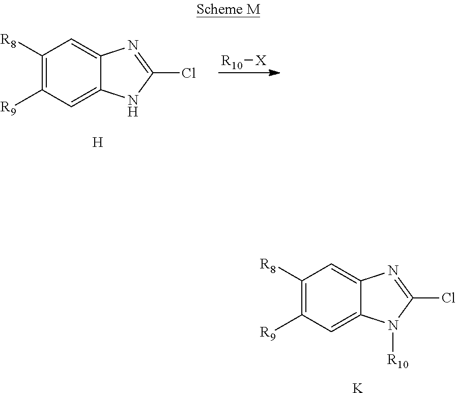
C1([R8])=C([R9])C=C2C(=C1)N=C(Cl)N2[R10].[K].C1([R8])=C([R9])C=C2C(=C1)N=C(Cl)N2.[H].[R10][X]
